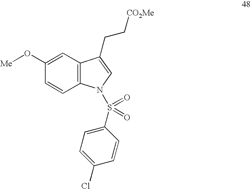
C1=C(O[Me])C=CC2=C1C(CC[CO2Me])=CN2S(C1=CC=C(Cl)C=C1)(=O)=O
